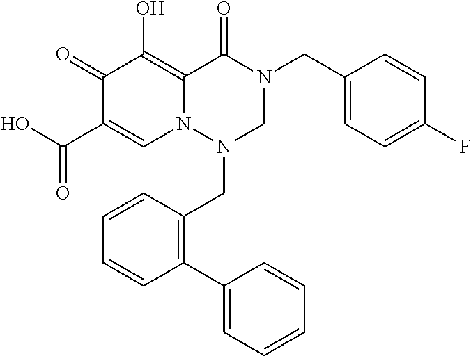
C1(CN2C(=O)C3=C(O)C(=O)C(C(O)=O)=CN3N(CC3=C(C4=CC=CC=C4)C=CC=C3)C2)=CC=C(F)C=C1
